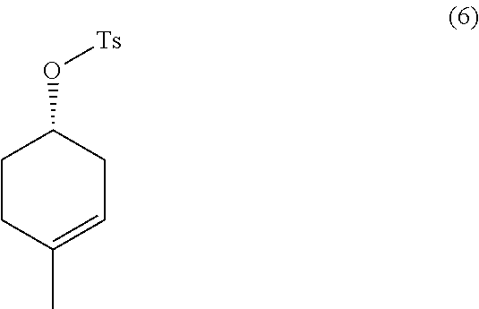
O(C1CCC(C)=CC1)[Ts]
